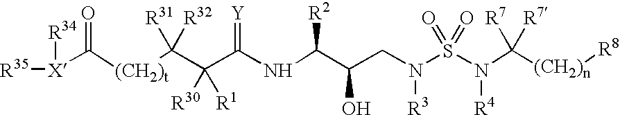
[R35][X](C([(CH2)t]C(C(C(NC(C(CN(S(N(C([(CH2)n][R8])([R7])[R7])[R4])(=O)=O)[R3])O)[R2])=[Y])([R30])[R1])([R31])[R32])=O)[R34]
